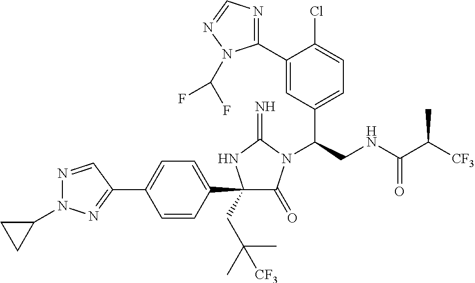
C1(C2(CC(C)(C)[CF3])C(=O)N(C(CNC(C([CF3])C)=O)C3=CC=C(Cl)C(C4=NC=NN4C(F)F)=C3)C(=N)N2)=CC=C(C2=NN(C3CC3)N=C2)C=C1
